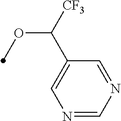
N1=CN=CC(C([CF3])OC)=C1
